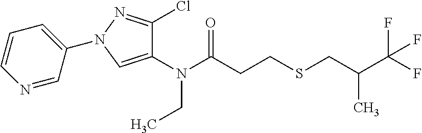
C1(N(C(CCSCC(C)C(F)(F)F)=O)CC)=CN(C2=CC=CN=C2)N=C1Cl
